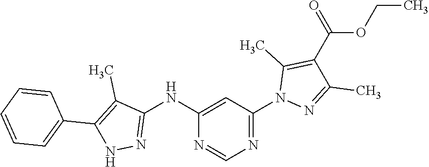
C1(NC2=NNC(C3=CC=CC=C3)=C2C)=CC(N2N=C(C)C(C(OCC)=O)=C2C)=NC=N1
